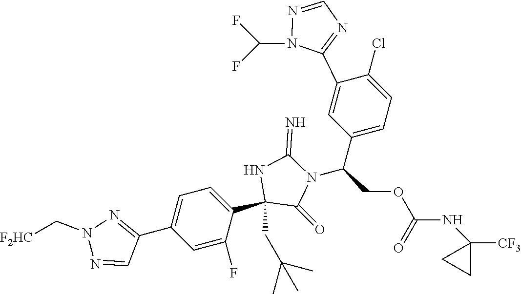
C(COC(NC1([CF3])CC1)=O)(C1=CC=C(Cl)C(C2=NC=NN2C(F)F)=C1)N1C(=O)C(C2=CC=C(C3=NN(C[F2HC])N=C3)C=C2F)(CC(C)(C)C)NC1=N
